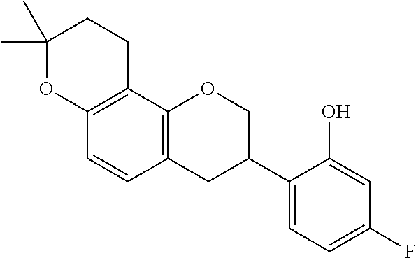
C1(C)(C)OC2=C(CC1)C1=C(C=C2)CC(C2=CC=C(F)C=C2O)CO1
